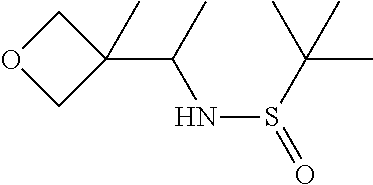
O1CC(C(C)NS(=O)C(C)(C)C)(C)C1
